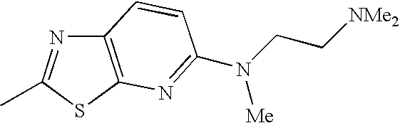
C12=C(SC(C)=N1)N=C(N(CC[NMe2])[Me])C=C2
